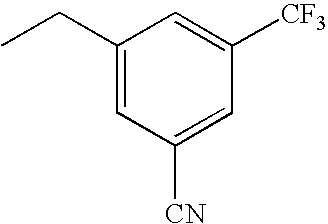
C1(CC)=CC([CN])=CC([CF3])=C1
